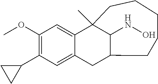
C1(OC)=C(C2CC2)C=C2C(=C1)C1(C)C(NO)C(C2)CCCCC1
